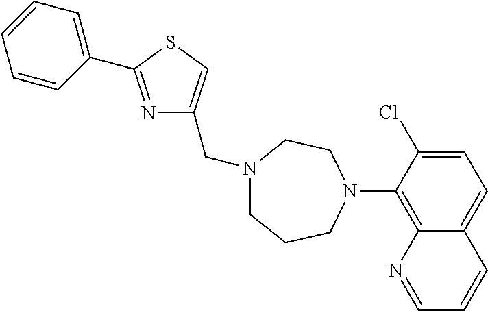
C1=C(Cl)C(N2CCN(CC3=CSC(C4=CC=CC=C4)=N3)CCC2)=C2C(=C1)C=CC=N2
